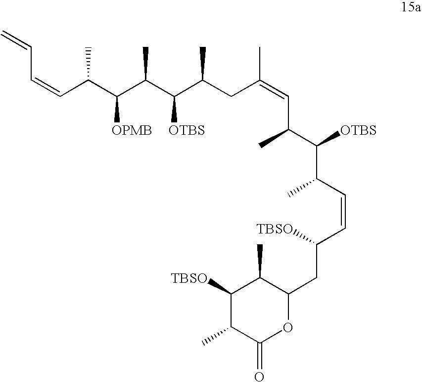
C(C(C(C(C(C(CC(=CC(C(C(C=CC(CC1C(C)C([TBSO])C(C)C(=O)O1)[TBSO])C)[OTBS])C)C)C)[OTBS])C)[OPMB])C)=CC=C
